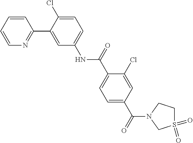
C1=CC=CN=C1C1=CC(NC(C2=CC=C(C(N3CS(=O)(=O)CC3)=O)C=C2Cl)=O)=CC=C1Cl
